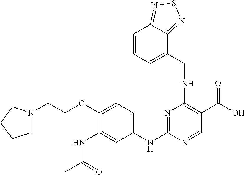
C1(OCCN2CCCC2)=CC=C(NC2=NC(NCC3=CC=CC4=NSN=C34)=C(C(O)=O)C=N2)C=C1NC(C)=O
